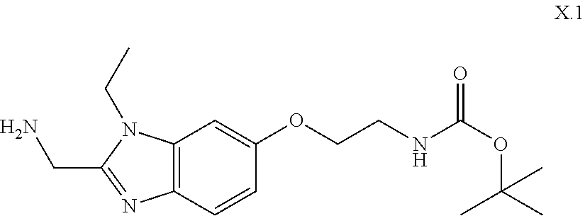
C12=C(C=CC(OCCNC(OC(C)(C)C)=O)=C1)N=C(CN)N2CC
